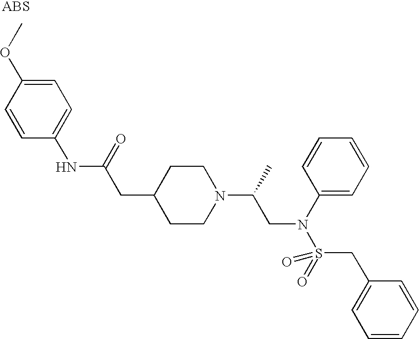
N(C(=O)CC1CCN(C(C)CN(S(=O)(CC2=CC=CC=C2)=O)C2=CC=CC=C2)CC1)C1=CC=C(OC)C=C1
